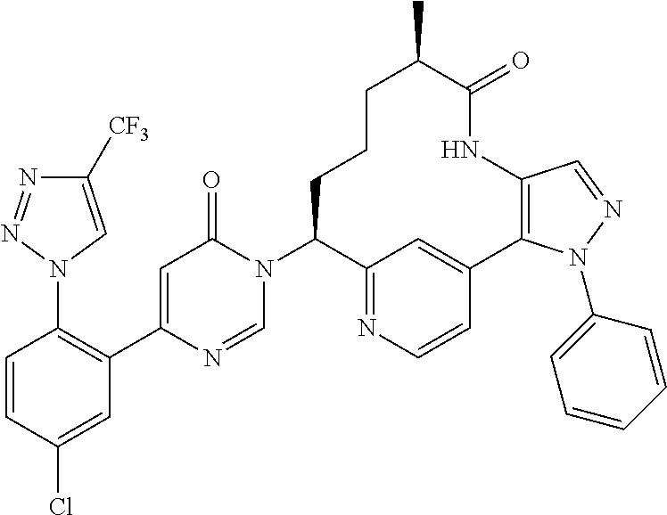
C1([CF3])=CN(C2=C(C3=CC(=O)N(C4C5=NC=CC(=C5)C5=C(C=NN5C5=CC=CC=C5)NC(=O)C(C)CCC4)C=N3)C=C(Cl)C=C2)N=N1
